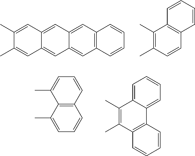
C12=C(C=C3C(=C1)C=C1C(=C3)C=C(C)C(C)=C1)C=CC=C2.C1(C)=C(C)C=CC2=C1C=CC=C2.C12=C(C(C)=CC=C1)C(C)=CC=C2.C1=C2C(=CC=C1)C1=C(C(C)=C2C)C=CC=C1
